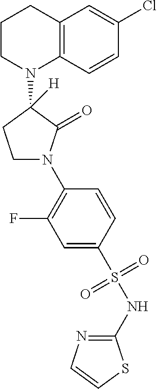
C12=C(C=CC(Cl)=C1)N(C1([H])CCN(C3=C(F)C=C(S(NC4=NC=CS4)(=O)=O)C=C3)C1=O)CCC2
